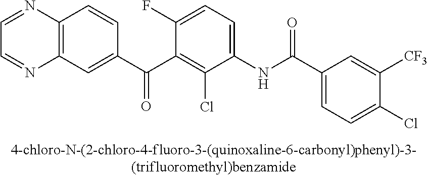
N1=CC=NC2=C1C=C(C(C1=C(Cl)C(NC(C3=CC=C(Cl)C([CF3])=C3)=O)=CC=C1F)=O)C=C2
